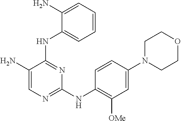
C1=CC=C(N)C(NC2=NC(NC3=C([OMe])C=C(N4CCOCC4)C=C3)=NC=C2N)=C1
